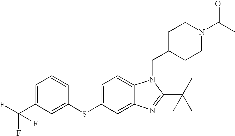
C1=C(SC2=CC(C(F)(F)F)=CC=C2)C=C2C(=C1)N(CC1CCN(C(=O)C)CC1)C(C(C)(C)C)=N2
